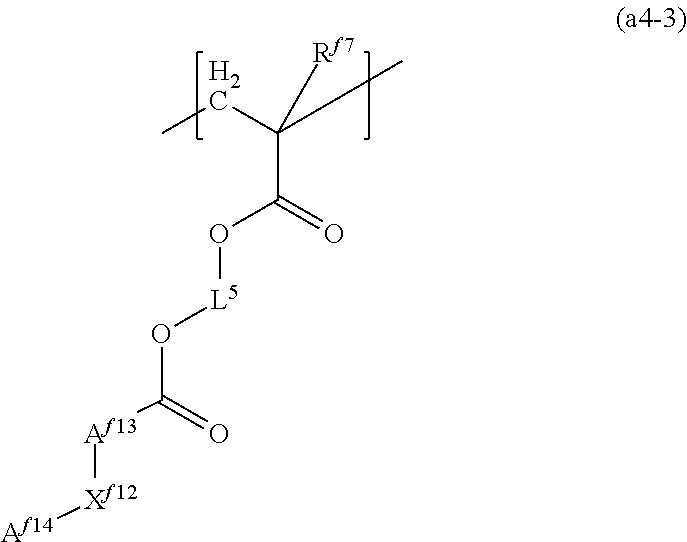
CCC(C)([Rf7])C(O[L5]OC([Af13][Xf12][Af14])=O)=O
